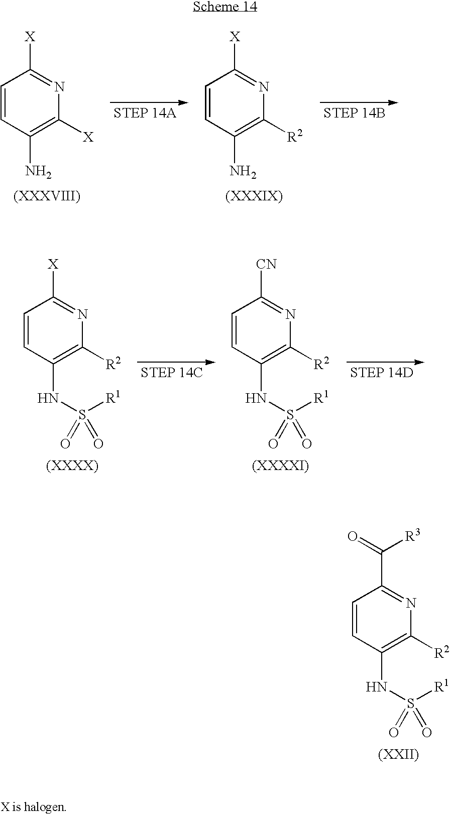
C1=CC(N)=C([X])N=C1[X].C1=CC(N)=C([R2])N=C1[X].C1=CC(NS(=O)([R1])=O)=C([R2])N=C1[X].C1=CC(NS(=O)([R1])=O)=C([R2])N=C1[CN].C1=CC(NS(=O)([R1])=O)=C([R2])N=C1C(=O)[R3]
